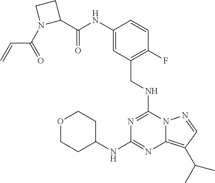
C1(C(NC2=CC(CNC3=NC(NC4CCOCC4)=NC4=C(C(C)C)C=NN34)=C(F)C=C2)=O)CCN1C(=O)C=C
